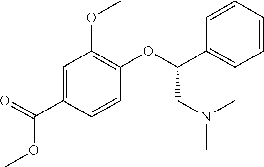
C1=C(C(=O)OC)C=CC(OC(C2=CC=CC=C2)CN(C)C)=C1OC
